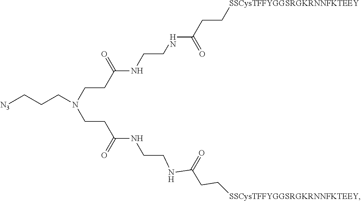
C(CN(CCC(NCCNC(CC[SSCysTFFYGGSRGKRNNFKTEEY])=O)=O)CCC[N3])C(NCCNC(CC[SSCysTFFYGGSRGKRNNFKTEEY])=O)=O
